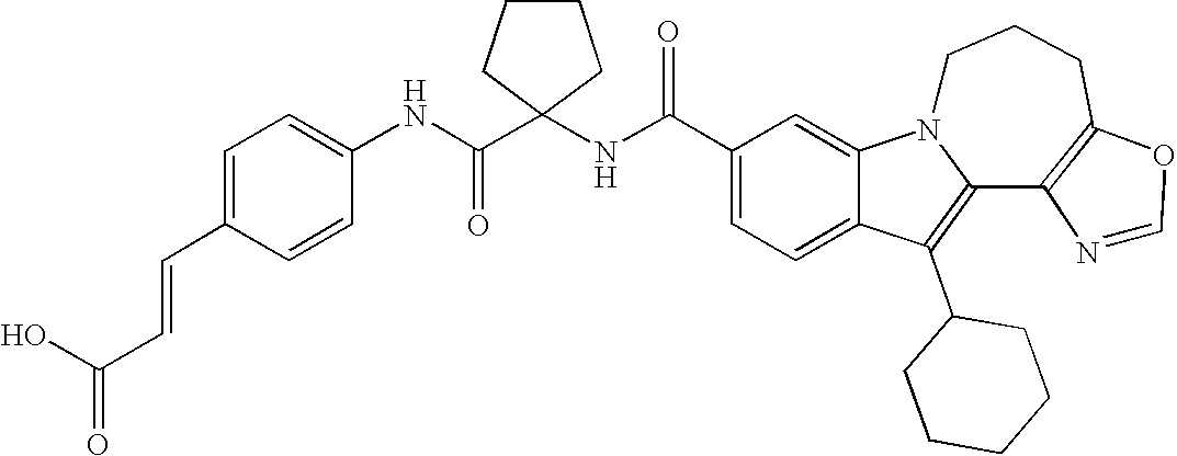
C1(C(NC2(C(NC3=CC=C(C=CC(=O)O)C=C3)=O)CCCC2)=O)=CC=C2C(=C1)N1C(=C2C2CCCCC2)C2=C(CCC1)OC=N2
